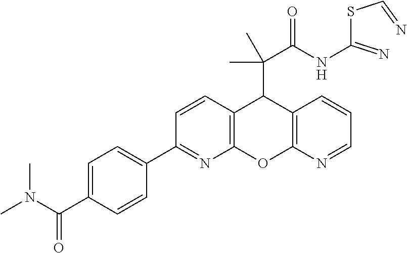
N(C(C1=CC=C(C2=NC3=C(C=C2)C(C(C)(C)C(NC(SC=N)=N)=O)C2=C(O3)N=CC=C2)C=C1)=O)(C)C
